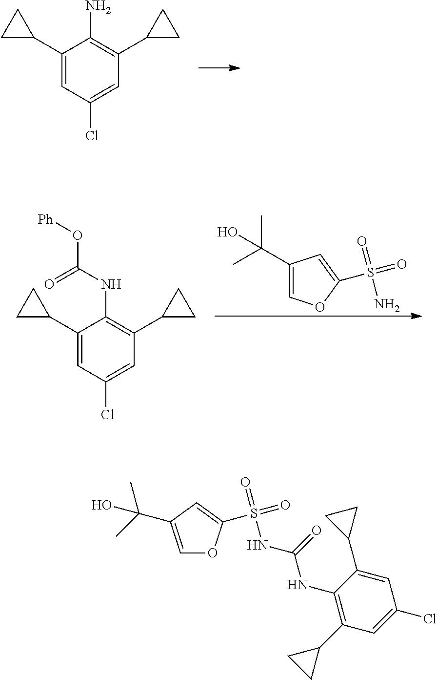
C1(C2CC2)=CC(Cl)=CC(C2CC2)=C1N.C1(C2CC2)=CC(Cl)=CC(C2CC2)=C1NC(=O)O[Ph].C1(C(C)(C)O)=COC(S(=O)(=O)N)=C1.C1=C(C2CC2)C(NC(NS(=O)(=O)C2=CC(C(O)(C)C)=CO2)=O)=C(C2CC2)C=C1Cl
